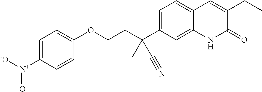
C1=C(C(CCOC2=CC=C([N+]([-O])=O)C=C2)(C)C#N)C=C2C(=C1)C=C(CC)C(=O)N2
